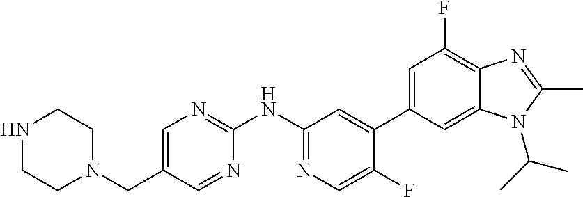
C1(NC2=NC=C(CN3CCNCC3)C=N2)=NC=C(F)C(C2=CC(F)=C3C(=C2)N(C(C)C)C(C)=N3)=C1
